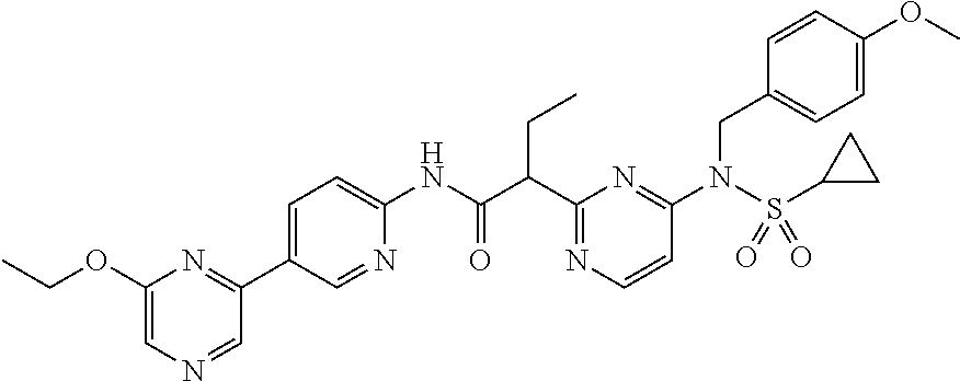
N(C1=NC(C(C(=O)NC2=CC=C(C3=NC(OCC)=CN=C3)C=N2)CC)=NC=C1)(S(C1CC1)(=O)=O)CC1=CC=C(OC)C=C1
